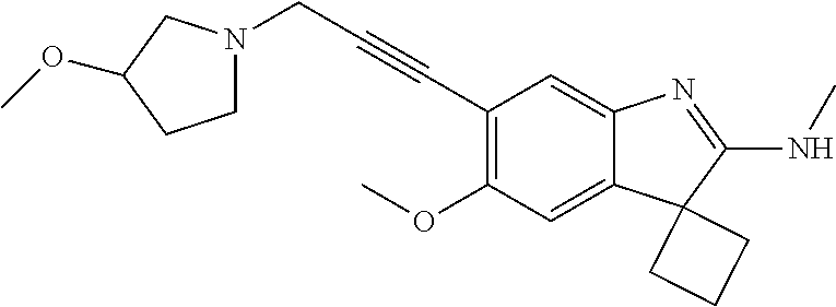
C(C1=C(OC)C=C2C(=C1)N=C(NC)C21CCC1)#CCN1CCC(OC)C1
